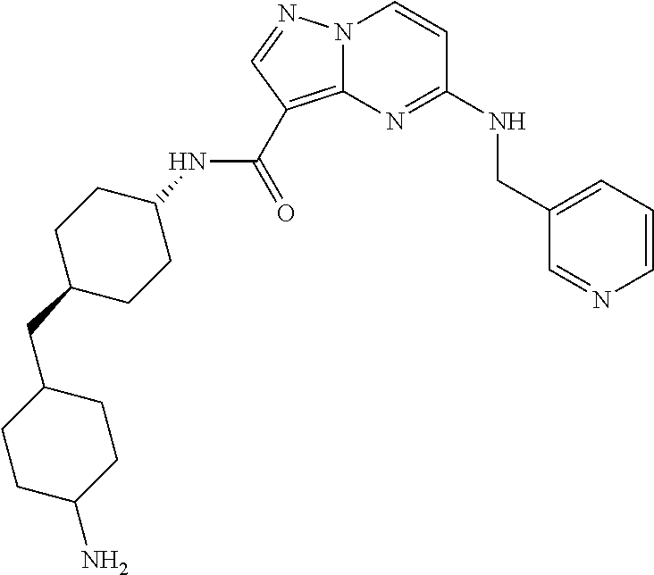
C1=CC=C(CNC2=NC3=C(C(NC4CCC(CC5CCC(N)CC5)CC4)=O)C=NN3C=C2)C=N1
